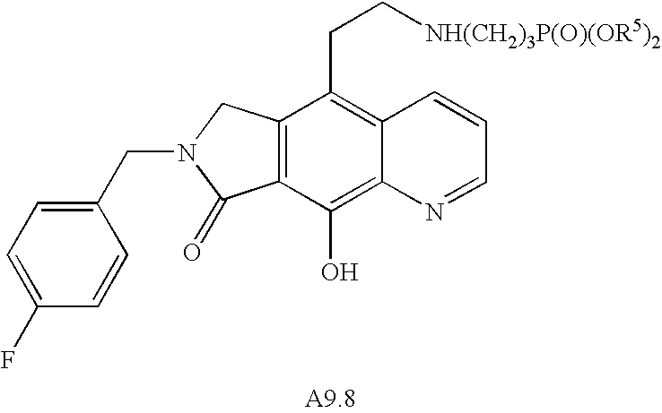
C12=C(C(O)=C3C(=C1CC[NH(CH2)3P(O)(OR5)2])C=CC=N3)C(=O)N(CC1=CC=C(F)C=C1)C2
